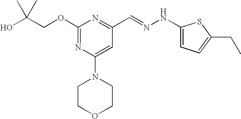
C(COC1=NC(N2CCOCC2)=CC(C=NNC2=CC=C(CC)S2)=N1)(O)(C)C
